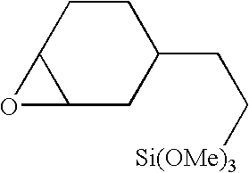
C12C(CC(CC[Si(OMe)3])CC1)O2
